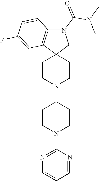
C1CN(C2CCN(C3=NC=CC=N3)CC2)CCC12CN(C(N(C)C)=O)C1=C2C=C(F)C=C1
